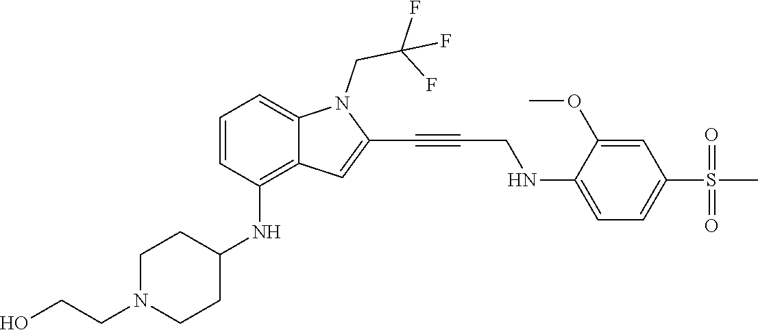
C(C#CC1=CC2=C(NC3CCN(CCO)CC3)C=CC=C2N1CC(F)(F)F)NC1=CC=C(S(C)(=O)=O)C=C1OC
